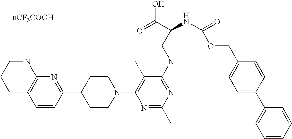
C1=CC(C2CCN(C3=C(C)C(NCC(NC(=O)OCC4=CC=C(C5=CC=CC=C5)C=C4)C(=O)O)=NC(C)=N3)CC2)=NC2=C1CCCN2
